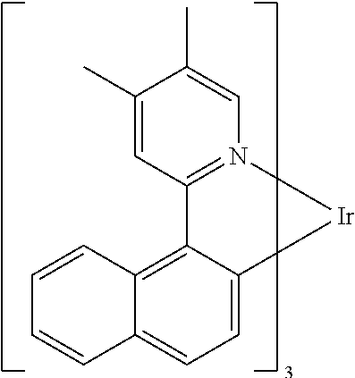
C12=CC=C3C(=C1C=CC=C2)C1=N(C=C(C)C(C)=C1)[Ir]3
